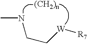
[W](CCNC)[R7].[(CH2)n]
